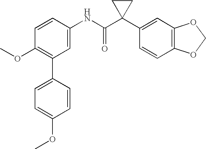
C1(NC(C2(C3=CC4=C(C=C3)OCO4)CC2)=O)=CC(C2=CC=C(OC)C=C2)=C(OC)C=C1
